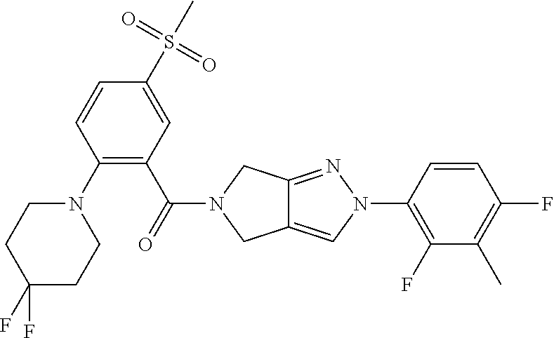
N1(C2=C(C(=O)N3CC4=CN(C5=C(F)C(C)=C(F)C=C5)N=C4C3)C=C(S(C)(=O)=O)C=C2)CCC(F)(F)CC1
